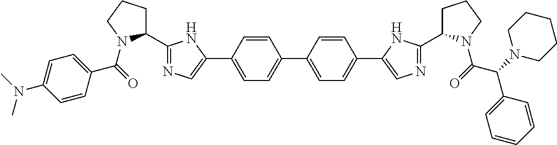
C1(C2=NC=C(C3=CC=C(C4=CC=C(C5=CN=C(C6CCCN6C(=O)C(N6CCCCC6)C6=CC=CC=C6)N5)C=C4)C=C3)N2)CCCN1C(=O)C1=CC=C(N(C)C)C=C1
